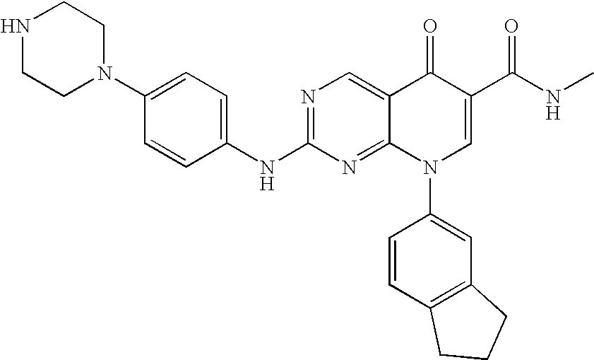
C1(N2CCNCC2)=CC=C(NC2=NC=C3C(=N2)N(C2=CC4=C(C=C2)CCC4)C=C(C(NC)=O)C3=O)C=C1
